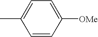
C1=CC([OMe])=CC=C1C
